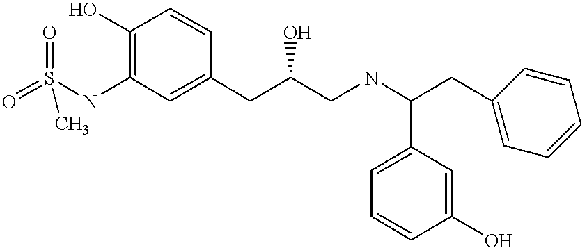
O=S(NC1=C(O)C=CC(CC(CNC(CC2=CC=CC=C2)C2=CC=CC(O)=C2)O)=C1)(=O)C
